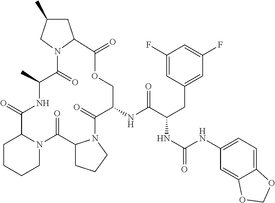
C(C1=CC(F)=CC(F)=C1)C(NC(=O)NC1=CC=C2C(=C1)OCO2)C(=O)NC1C(=O)N2C(C(=O)N3C(C(=O)NC(C)C(=O)N4CC(C)CC4C(=O)OC1)CCCC3)CCC2
